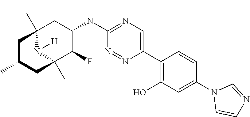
C12(C)N([H])C(C)(C(F)C(N(C3=NC=C(C4=C(O)C=C(N5C=CN=C5)C=C4)N=N3)C)C1)CC(C)C2
